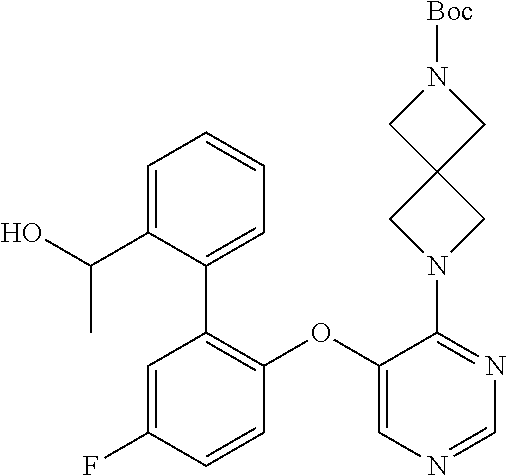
C1=NC=C(OC2=C(C3=CC=CC=C3C(C)O)C=C(F)C=C2)C(N2CC3(C2)CN([Boc])C3)=N1
